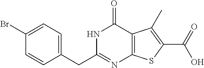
N1C(CC2=CC=C(Br)C=C2)=NC2=C(C1=O)C(C)=C(C(=O)O)S2
